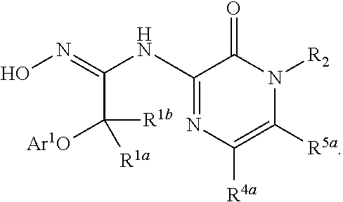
C1(NC(=NO)C([R1b])([R1a])[Ar1O])=NC([R4a])=C([R5a])N([R2])C1=O
